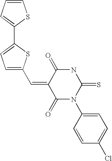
C1=CC=C(C2=CC=C(C=C3C(=O)N(C4=CC=C(Cl)C=C4)C(=S)NC3=O)S2)S1
